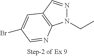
N1(CC)N=CC2=C1N=CC(Br)=C2
